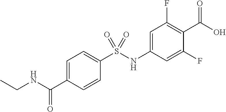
OC(=O)C1=C(F)C=C(NS(C2=CC=C(C(=O)NCC)C=C2)(=O)=O)C=C1F
